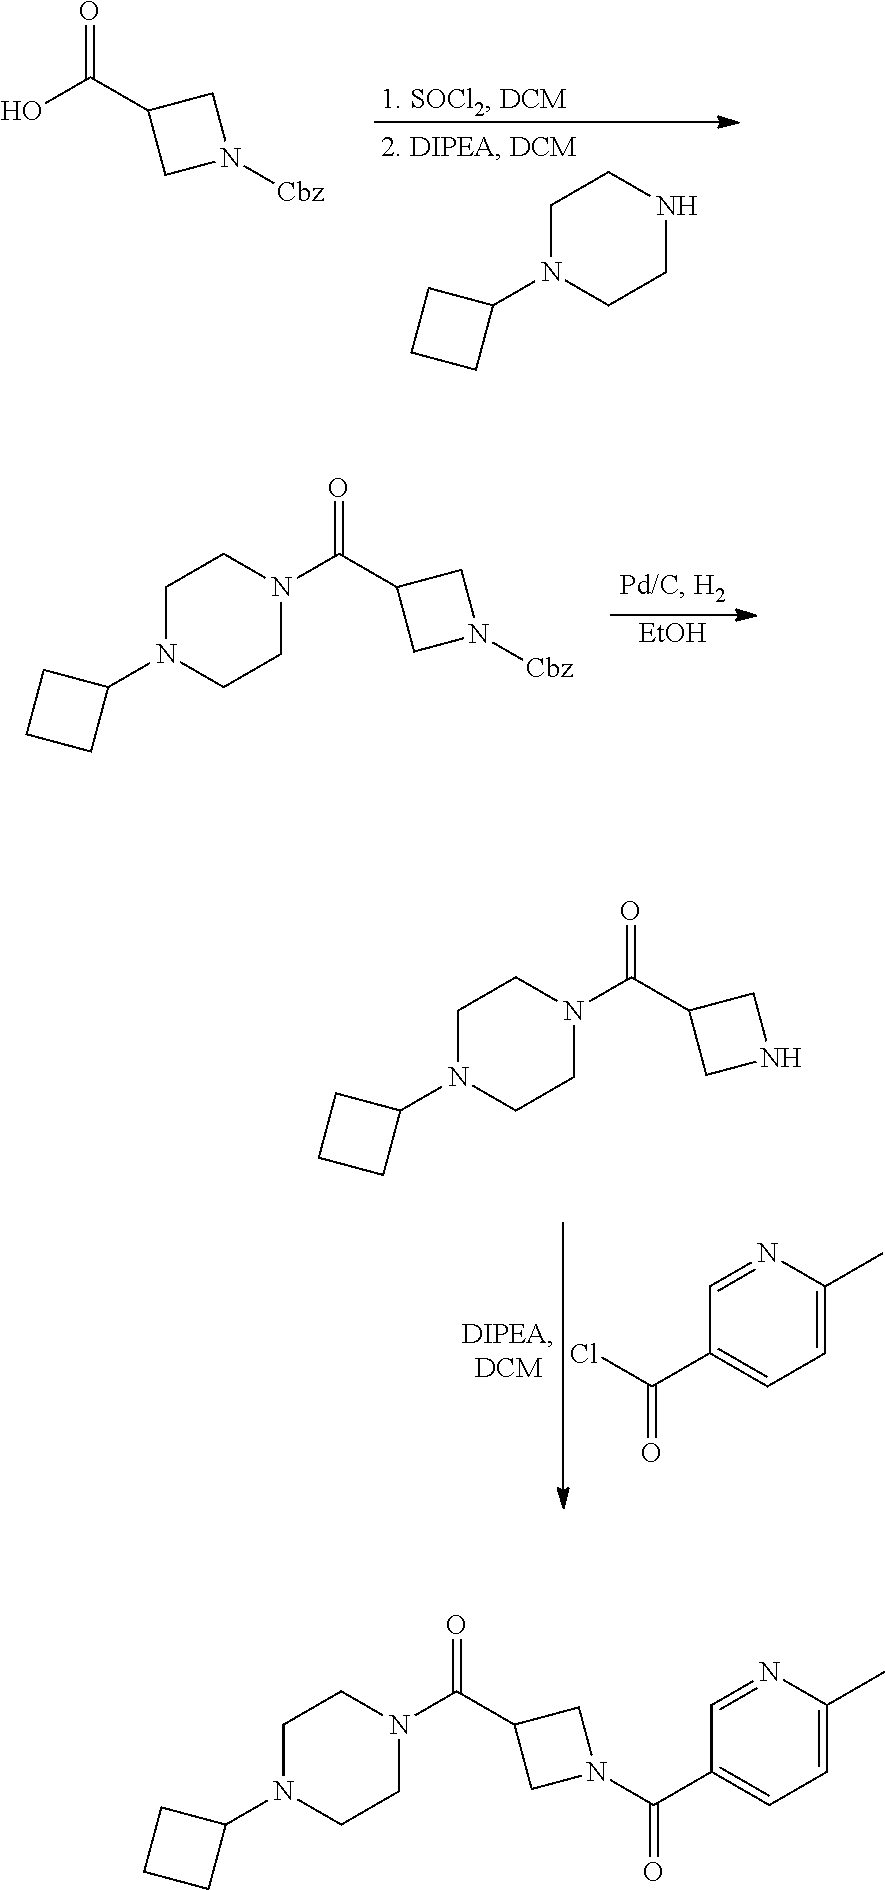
OC(C1CN([Cbz])C1)=O.C1N(C2CCC2)CCNC1.C1N(C2CCC2)CCN(C(C2CN([Cbz])C2)=O)C1.[EtOH].C1N(C2CCC2)CCN(C(C2CNC2)=O)C1.N1=CC(C(Cl)=O)=CC=C1C.C1N(C2CCC2)CCN(C(C2CN(C(=O)C3=CC=C(C)N=C3)C2)=O)C1
